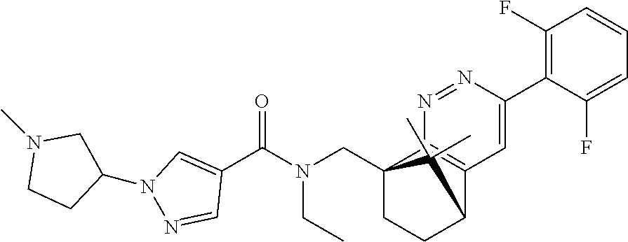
C12(CN(C(C3=CN(C4CCN(C)C4)N=C3)=O)CC)CCC(C3=C1N=NC(C1=C(F)C=CC=C1F)=C3)C2(C)C
